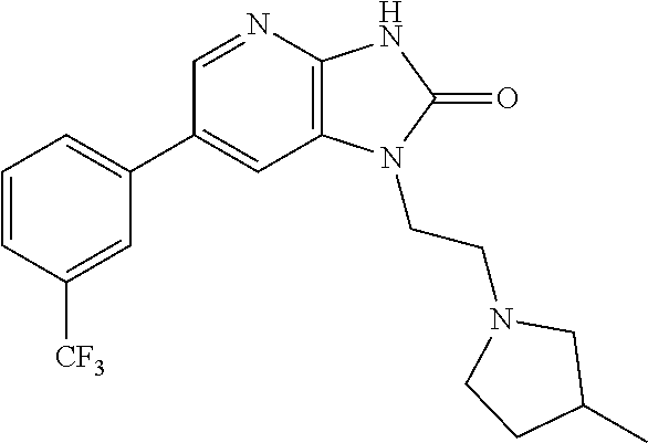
C1(C2=CC=CC([CF3])=C2)=CC2=C(N=C1)NC(=O)N2CCN1CCC(C)C1
